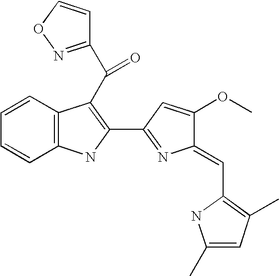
C1=CC2=C(C=C1)NC(C1=NC(=CC3=C(C)C=C(C)N3)C(OC)=C1)=C2C(=O)C1=NOC=C1
